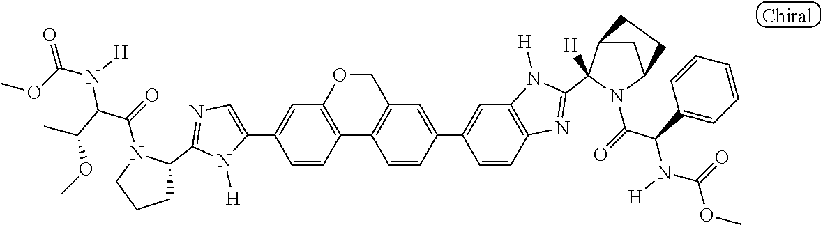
C1(C2=NC=C(C3=CC4=C(C=C3)C3=C(CO4)C=C(C4=CC5=C(C=C4)N=C(C4([H])C6CC(N4C(=O)C(C4=CC=CC=C4)N([H])C(=O)OC)CC6)N5[H])C=C3)N2[H])CCCN1C(C(C(C)OC)N([H])C(OC)=O)=O
